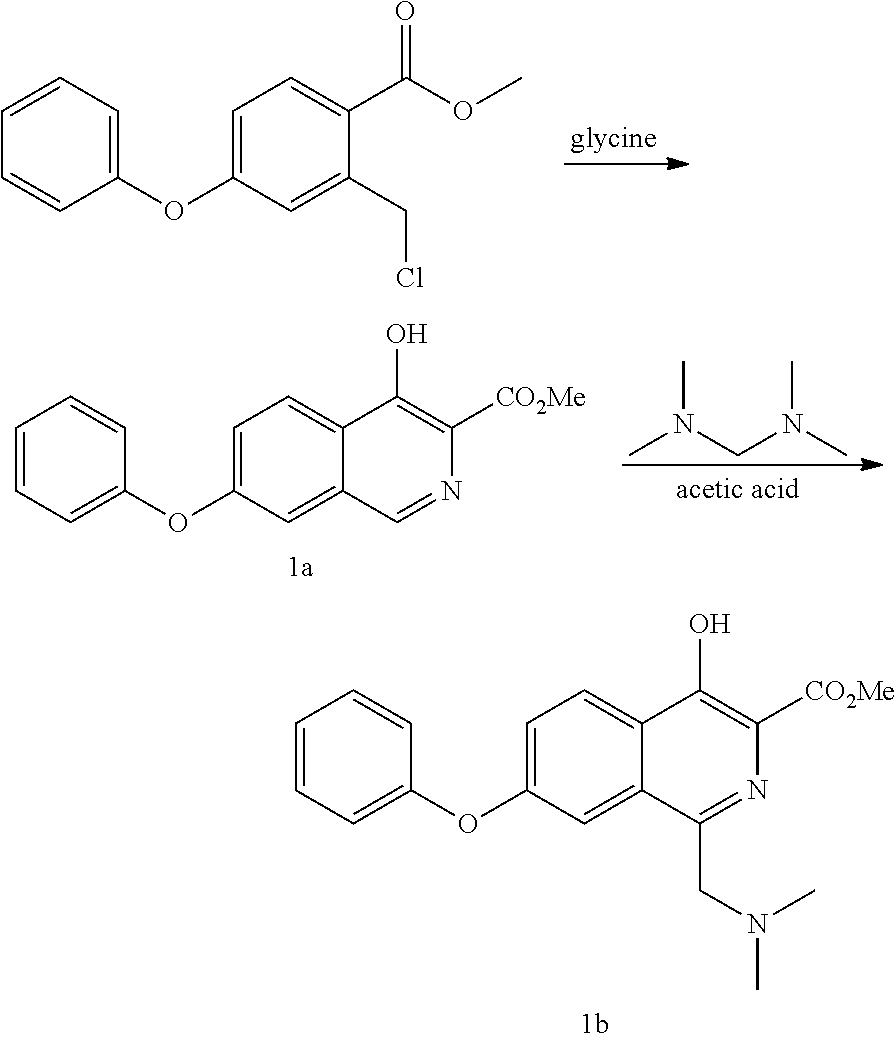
C1=C(OC2=CC=CC=C2)C=C2C(=C1)C(O)=C([CO2Me])N=C2CN(C)C.C1=C(OC2=CC=CC=C2)C=C(CCl)C(C(OC)=O)=C1.CN(CN(C)C)C.C1=C(OC2=CC=CC=C2)C=C2C(=C1)C(O)=C([CO2Me])N=C2
